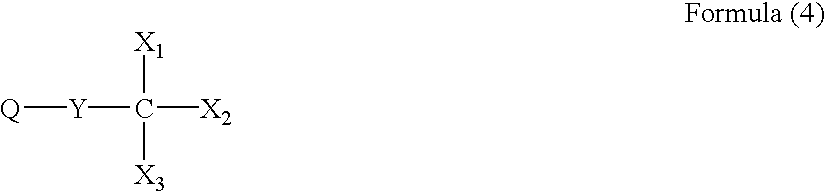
[Q][Y]C([X2])([X1])[X3]
